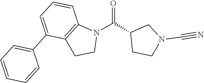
N1(C(C2CCN(C#N)C2)=O)C2=C(CC1)C(C1=CC=CC=C1)=CC=C2
